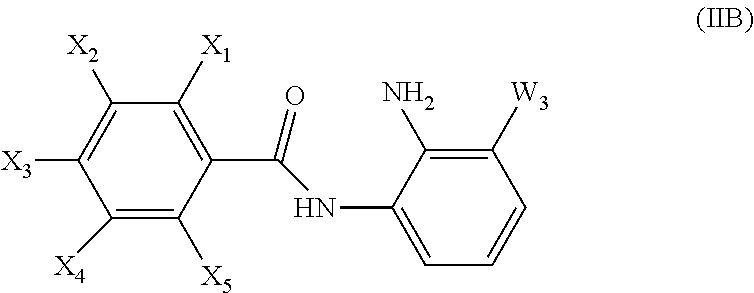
O=C(NC1=CC=CC([W3])=C1N)C1=C([X1])C([X2])=C([X3])C([X4])=C1[X5]
